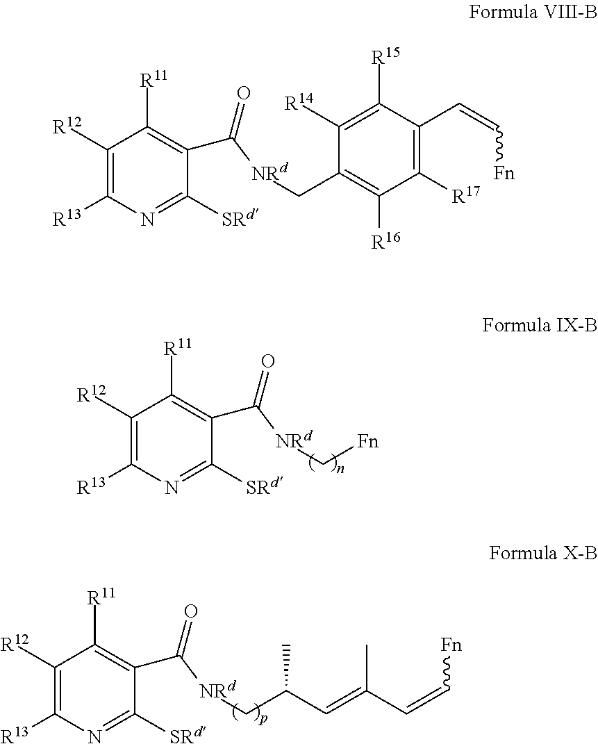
C1([R12])=C([R13])N=C([SRd])C(C([NRd]CC2=C([R16])C([R17])=C(C=C[Fn])C([R15])=C2[R14])=O)=C1[R11].C1([R12])=C([R13])N=C([SRd])C(C([NRd]C[Fn])=O)=C1[R11].C1([R12])=C([R13])N=C([SRd])C(C([NRd]CC(C)C=C(C)C=C[Fn])=O)=C1[R11]
